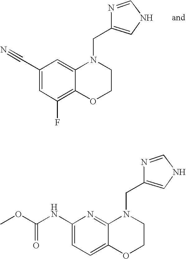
C1(NC(OC)=O)=CC=C2C(=N1)N(CC1=CNC=N1)CCO2.C1(C#N)=CC(F)=C2C(=C1)N(CC1=CNC=N1)CCO2
